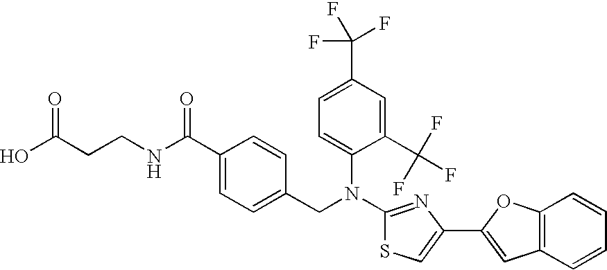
N(C1=NC(C2=CC3=C(O2)C=CC=C3)=CS1)(CC1=CC=C(C(NCCC(O)=O)=O)C=C1)C1=CC=C(C(F)(F)F)C=C1C(F)(F)F
